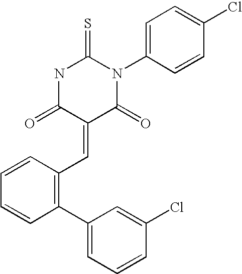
S=C1NC(=O)C(=CC2=C(C3=CC=CC(Cl)=C3)C=CC=C2)C(=O)N1C1=CC=C(Cl)C=C1
